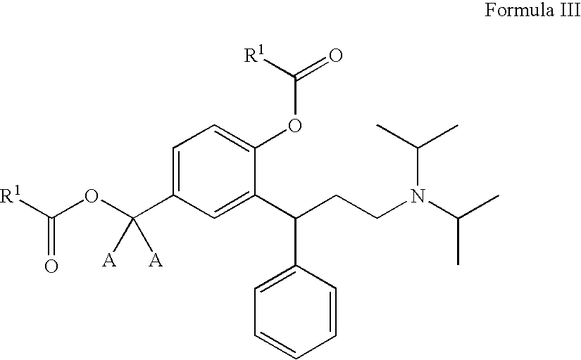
C1=C(C(OC([R1])=O)([A])[A])C=C(C(CCN(C(C)C)C(C)C)C2=CC=CC=C2)C(OC(=O)[R1])=C1
